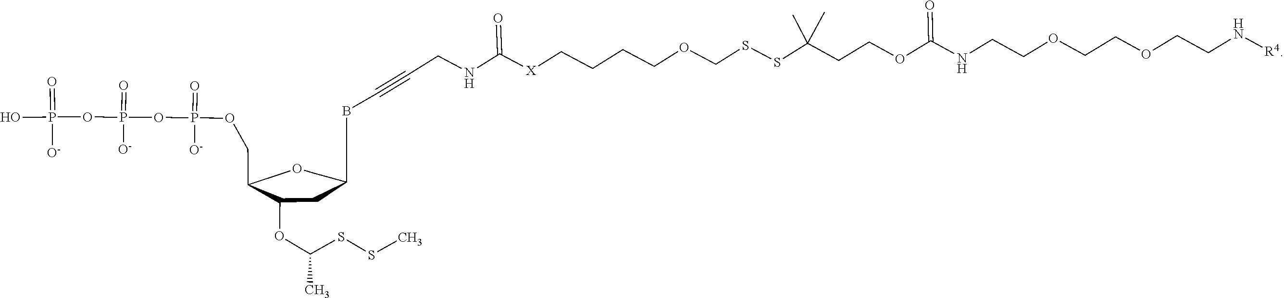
OP(=O)([O-])OP(OP(OCC1C(OC(C)SSC)CC(CBC#CCNC(=O)[X]CCCCOCSSC(C)(CCOC(NCCOCCOCCN[R4])=O)C)CO1)(=O)[O-])(=O)[O-]
